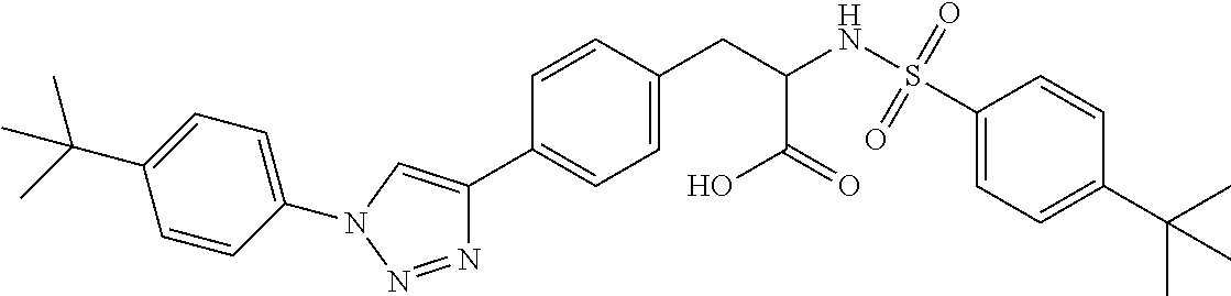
C1=C(C(C)(C)C)C=CC(N2C=C(C3=CC=C(CC(NS(C4=CC=C(C(C)(C)C)C=C4)(=O)=O)C(O)=O)C=C3)N=N2)=C1
